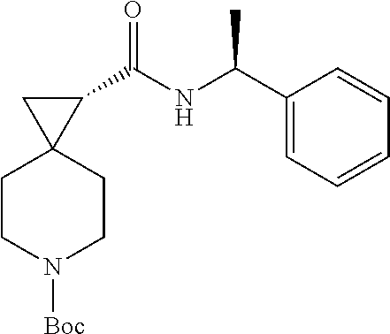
C1CN([Boc])CCC12C(C(NC(C1=CC=CC=C1)C)=O)C2
